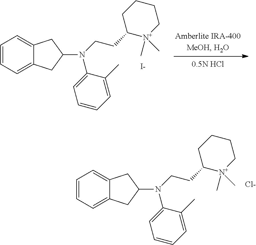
C1=CC=C2C(=C1)CC(N(C1=CC=CC=C1C)CCC1[N+](C)(C)CCCC1)C2.[Cl-].C1=CC=C2C(=C1)CC(N(C1=CC=CC=C1C)CCC1[N+](C)(C)CCCC1)C2.[I-]
